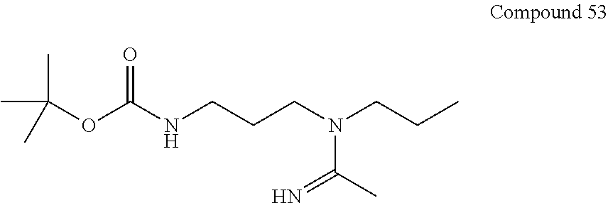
N(CCC)(CCCNC(OC(C)(C)C)=O)C(=N)C
